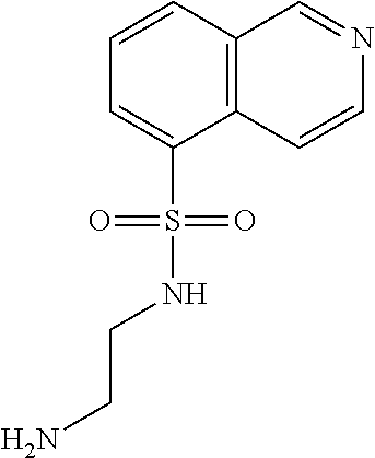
C12=C(C=CC=C1S(=O)(=O)NCCN)C=NC=C2
